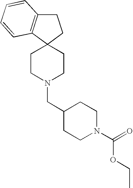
C1C2=C(C3(C1)CCN(CC1CCN(C(=O)OCC)CC1)CC3)C=CC=C2
